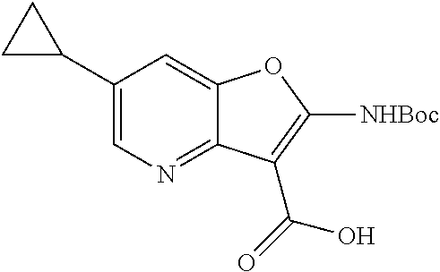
C1(C2CC2)=CN=C2C(=C1)OC([NHBoc])=C2C(=O)O
